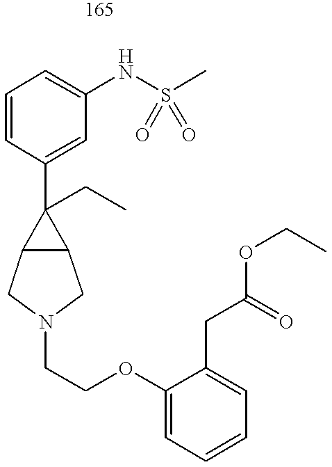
C1=CC(C2(CC)C3C2CN(CCOC2=CC=CC=C2CC(OCC)=O)C3)=CC(NS(C)(=O)=O)=C1
